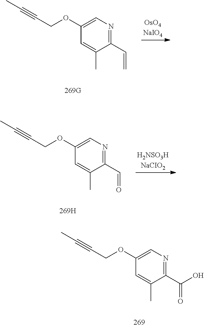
C1(OCC#CC)=CN=C(C=C)C(C)=C1.C1(OCC#CC)=CN=C(C=O)C(C)=C1.C1(OCC#CC)=CN=C(C(=O)O)C(C)=C1
